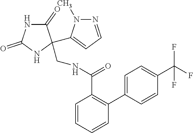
C1(=O)NC(=O)NC1(C1=CC=NN1C)CNC(C1=C(C2=CC=C(C(F)(F)F)C=C2)C=CC=C1)=O
